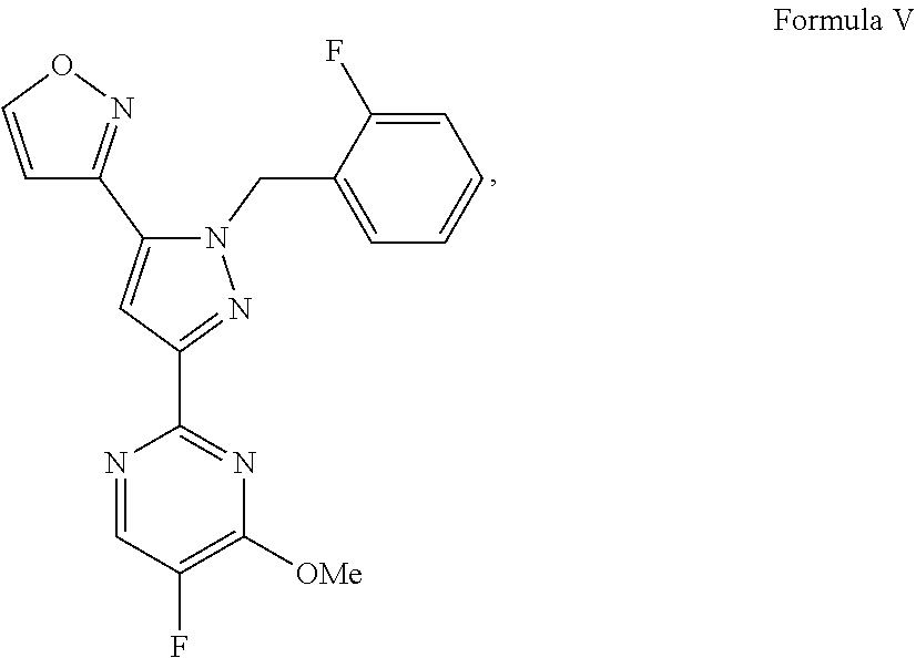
C1=C(CN2C(C3=NOC=C3)=CC(C3=NC([OMe])=C(F)C=N3)=N2)C(F)=CC=C1
